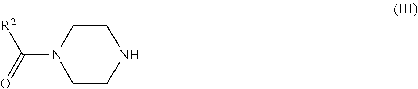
N1(C(=O)[R2])CCNCC1
